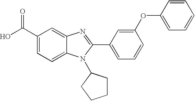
C1(C(O)=O)=CC=C2C(=C1)N=C(C1=CC=CC(OC3=CC=CC=C3)=C1)N2C1CCCC1
